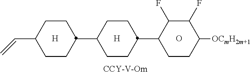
[CCY-V-Om].O.[H].[H].C1(F)C(F)C([OCmH2m+1])CCC1C1CCC(C2CCC(C=C)CC2)CC1
